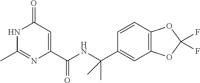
N1C(C)=NC(C(NC(C)(C)C2=CC3=C(C=C2)OC(F)(F)O3)=O)=CC1=O
